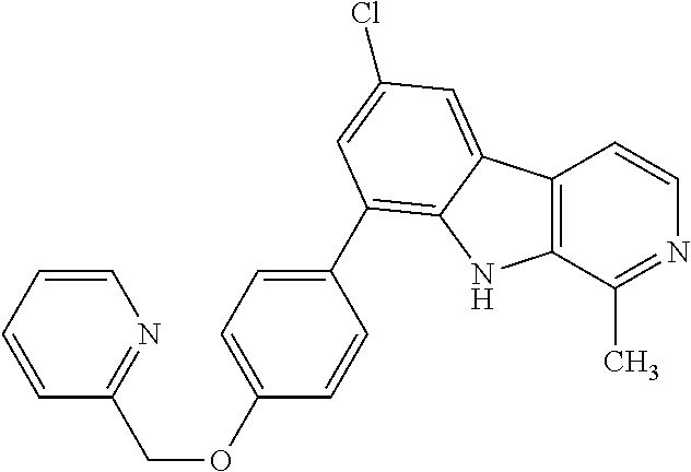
C12=C(C(C)=NC=C1)NC1=C(C3=CC=C(OCC4=NC=CC=C4)C=C3)C=C(Cl)C=C21
